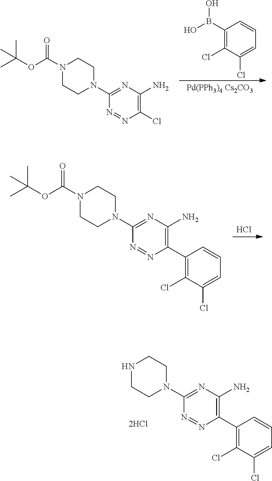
[Pd(PPh3)4 Cs2CO3].C1(B(O)O)=C(Cl)C(Cl)=CC=C1.C1(Cl)=C(N)N=C(N2CCN(C(OC(C)(C)C)=O)CC2)N=N1.Cl.C1(C2=C(Cl)C(Cl)=CC=C2)=C(N)N=C(N2CCN(C(OC(C)(C)C)=O)CC2)N=N1.C1(C2=C(Cl)C(Cl)=CC=C2)=C(N)N=C(N2CCNCC2)N=N1
